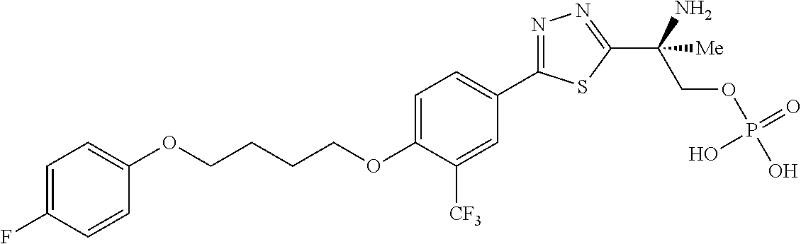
C(OC1=CC=C(C2=NN=C(C(COP(O)(=O)O)(N)[Me])S2)C=C1[CF3])CCCOC1=CC=C(F)C=C1
